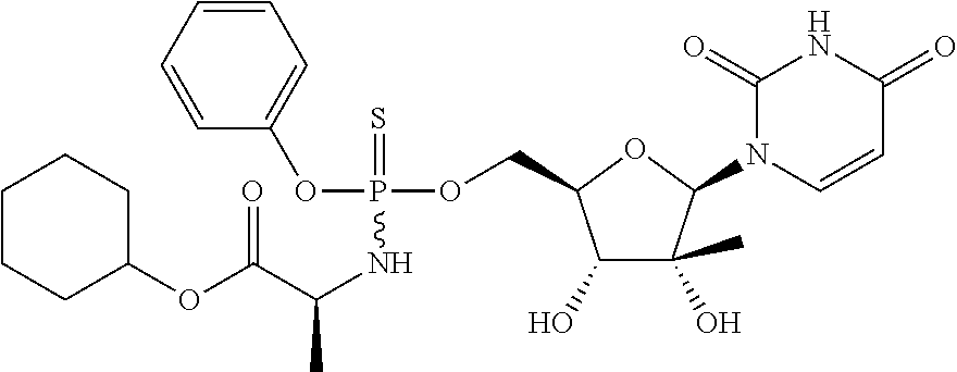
C1=CC=CC=C1OP(NC(C(OC1CCCCC1)=O)C)(OCC1C(O)C(C)(O)C(N2C=CC(=O)NC2=O)O1)=S
